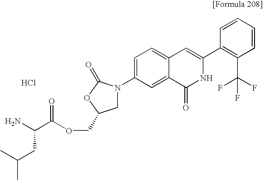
C(C(OCC1CN(C2=CC=C3C(=C2)C(=O)NC(C2=C(C(F)(F)F)C=CC=C2)=C3)C(=O)O1)=O)(N)CC(C)C.Cl
